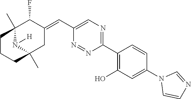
C1(C2=C(O)C=C(N3C=CN=C3)C=C2)=NC=C(C=C2C(F)C3(C)N([H])C(C)(C2)CCC3)N=N1
